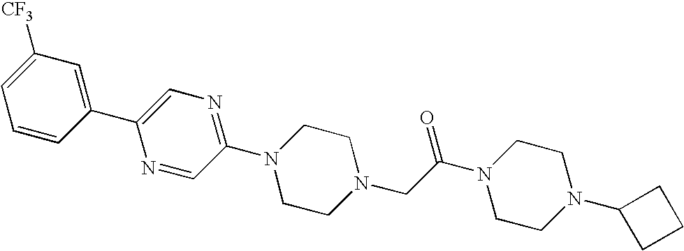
C1=C([CF3])C=C(C2=CN=C(N3CCN(CC(N4CCN(C5CCC5)CC4)=O)CC3)C=N2)C=C1
